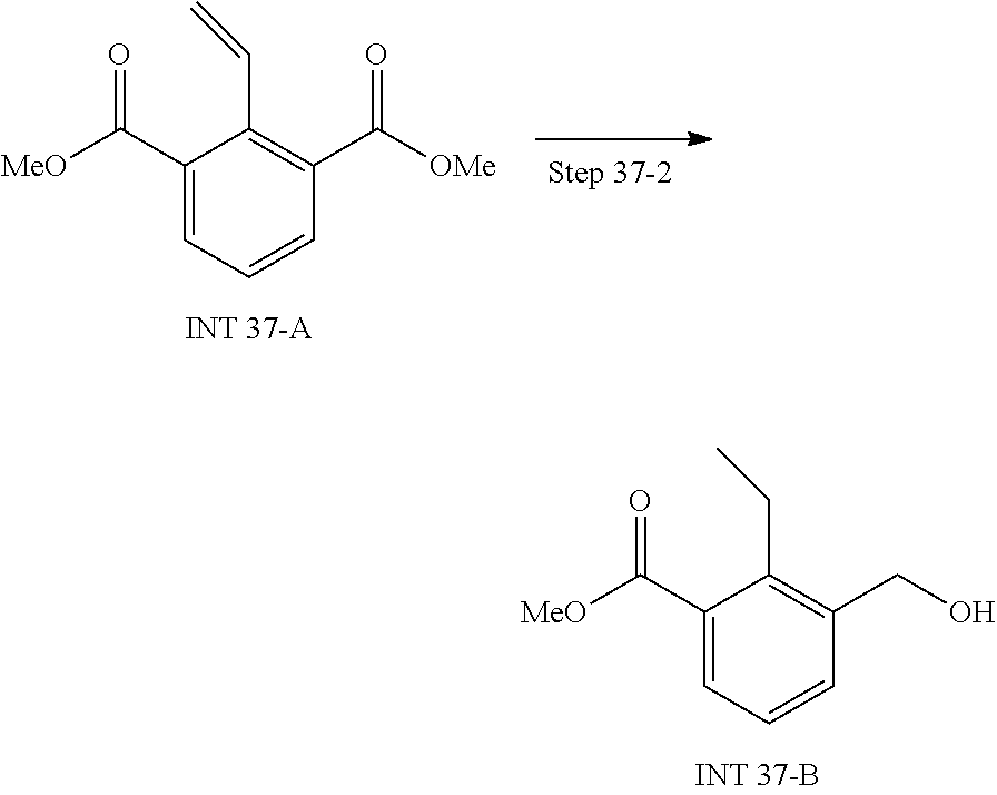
C1(C([MeO])=O)=CC=CC(CO)=C1CC.C1(C([MeO])=O)=CC=CC(C([OMe])=O)=C1C=C
